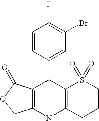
C1=CC(C2C3=C(NC4=C2S(=O)(=O)CCC4)COC3=O)=CC(Br)=C1F
